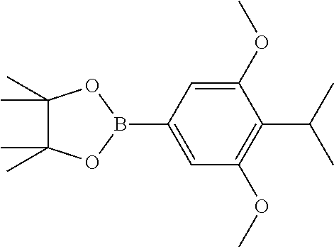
C1=C(B2OC(C)(C)C(C)(C)O2)C=C(OC)C(C(C)C)=C1OC
